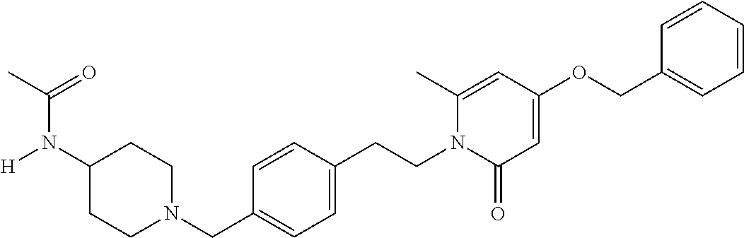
C1(N([H])C(C)=O)CCN(CC2=CC=C(CCN3C(=O)C=C(OCC4=CC=CC=C4)C=C3C)C=C2)CC1
